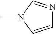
C1=CN(C)C=N1
